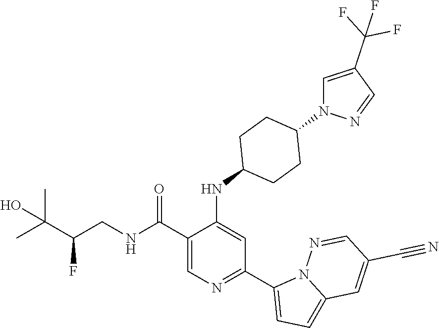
C1(C(NCC(C(C)(C)O)F)=O)=CN=C(C2=CC=C3N2N=CC(C#N)=C3)C=C1NC1CCC(N2C=C(C(F)(F)F)C=N2)CC1
